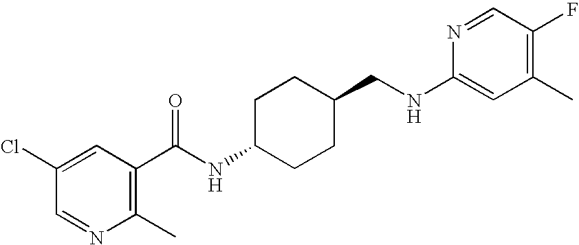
C1(NCC2CCC(NC(=O)C3=C(C)N=CC(Cl)=C3)CC2)=CC(C)=C(F)C=N1
